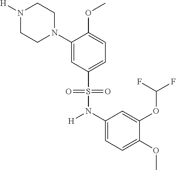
N1([H])CCN(C2=CC(S(N([H])C3=CC=C(OC)C(OC(F)F)=C3)(=O)=O)=CC=C2OC)CC1
